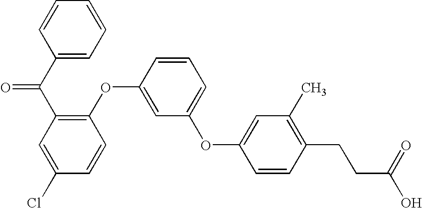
C1(C(C2=C(OC3=CC(OC4=CC(C)=C(CCC(O)=O)C=C4)=CC=C3)C=CC(Cl)=C2)=O)=CC=CC=C1
